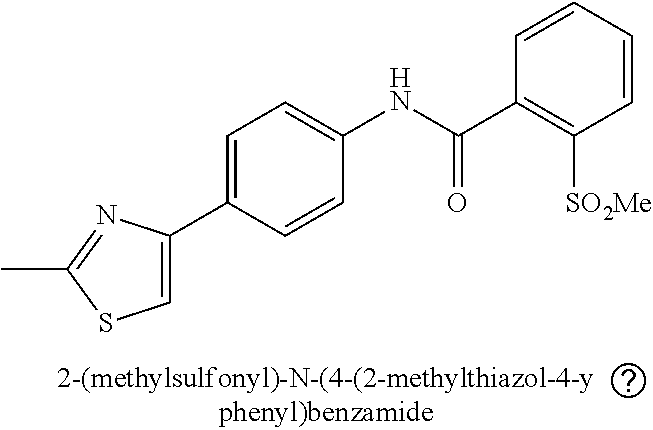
C1=C(C2=CC=C(NC(=O)C3=C([SO2Me])C=CC=C3)C=C2)N=C(C)S1
